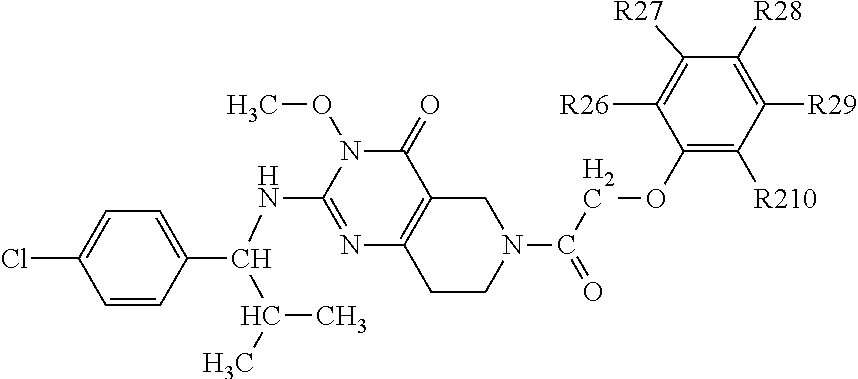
C1=CC(C(NC2=NC3=C(C(=O)N2OC)CN(C(=O)COC2=C([R210])C([R29])=C([R28])C([R27])=C2[R26])CC3)C(C)C)=CC=C1Cl
